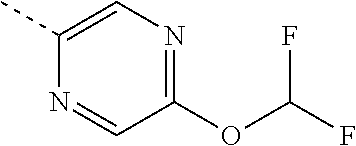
C1(C)=CN=C(OC(F)F)C=N1
